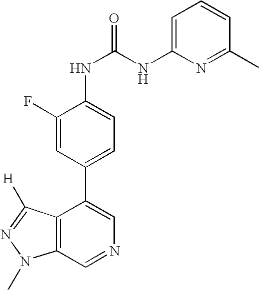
C12=C(C=NC=C1C1=CC=C(NC(NC3=CC=CC(C)=N3)=O)C(F)=C1)N(C)N=C2[H]
